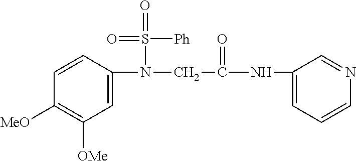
C1=C(N(S(=O)([Ph])=O)CC(=O)NC2=CC=CN=C2)C=CC([MeO])=C1[OMe]
